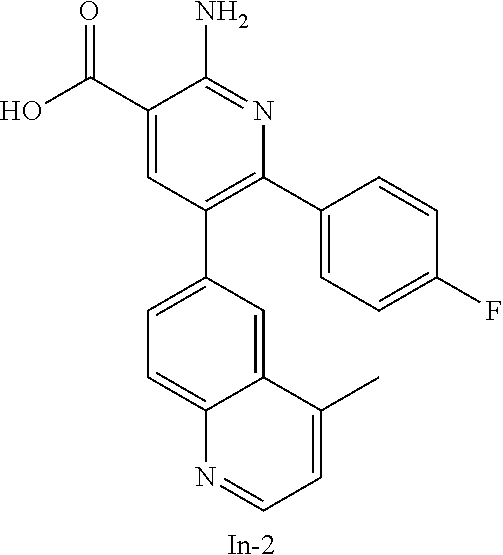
C1(C(O)=O)=CC(C2=CC=C3C(=C2)C(C)=CC=N3)=C(C2=CC=C(F)C=C2)N=C1N.[In]
